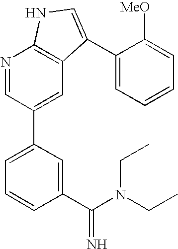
C1(C(N(CC)CC)=N)=CC(C2=CC3=C(N=C2)NC=C3C2=CC=CC=C2[MeO])=CC=C1
